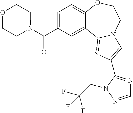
C1=C(C(N2CCOCC2)=O)C=C2C(=C1)OCCN1C2=NC(C2=NC=NN2CC(F)(F)F)=C1
